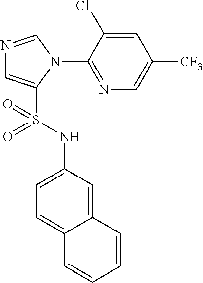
N1=CN(C2=NC=C([CF3])C=C2Cl)C(S(NC2=CC=C3C(=C2)C=CC=C3)(=O)=O)=C1
